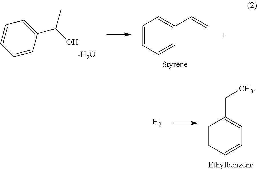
C1=CC(C(O)C)=CC=C1.[-H2O].C1=CC=CC(C=C)=C1.[H2].C1=CC=CC=C1CC
